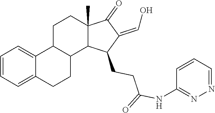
C1=CC=C2C(=C1)C1C(CC2)C2C(C)(CC1)C(=O)C(=CO)C2CCC(=O)NC1=NN=CC=C1
